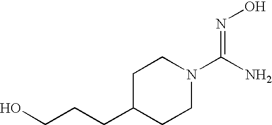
C1C(CCCO)CCN(C(N)=NO)C1
